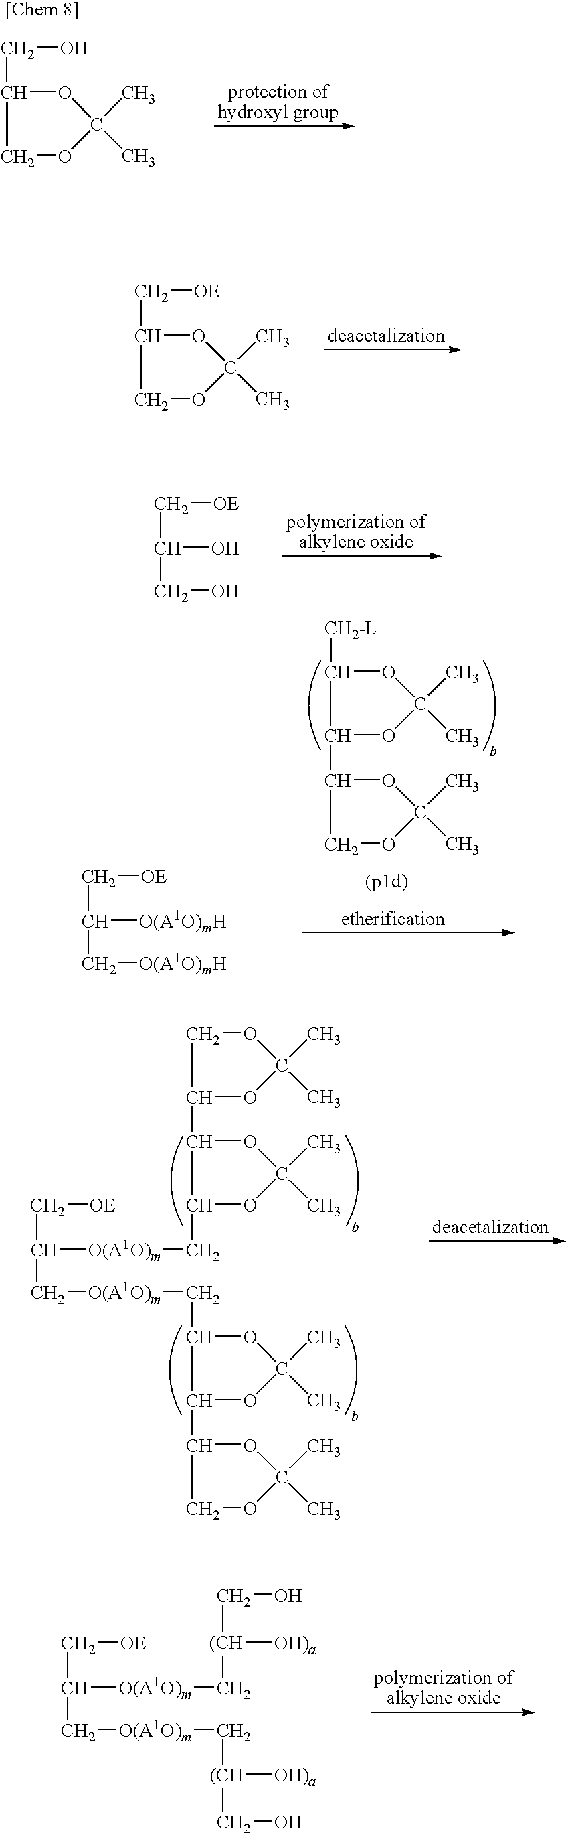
C([OE])C1OC(C)(C)OC1.C([OE])C(O)CO.[CH2-L]C1OC(C)(C)OC1C1OC(C)(C)OC1.C([OE])C([O(A1O)mH])C[O(A1O)mH].C1OC(C)(C)OC1C1OC(C)(C)OC1C[O(A1O)m]C(C[OE])C[O(A1O)m]CC1OC(C)(C)OC1C1OC(C)(C)OC1.C(O)[(CH]([OH)a])C[O(A1O)m]C(C[OE])C[O(A1O)m]C[(CH]([OH)a])CO.C(O)C1OC(C)(C)OC1
